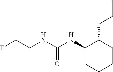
FCCNC(NC1CCCCC1CCC)=O
